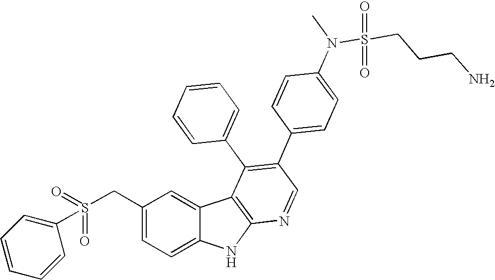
C(C1=CC=C2C(=C1)C1=C(N2)N=CC(C2=CC=C(N(S(CCCN)(=O)=O)C)C=C2)=C1C1=CC=CC=C1)S(C1=CC=CC=C1)(=O)=O
